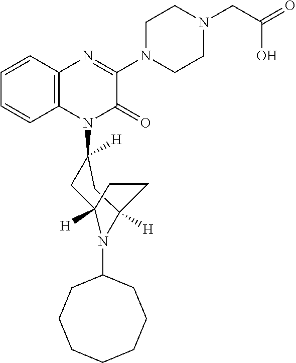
C1=CC2=C(C=C1)N(C1([H])CC3([H])N(C4CCCCCCC4)C([H])(C1)CC3)C(=O)C(N1CCN(CC(=O)O)CC1)=N2
